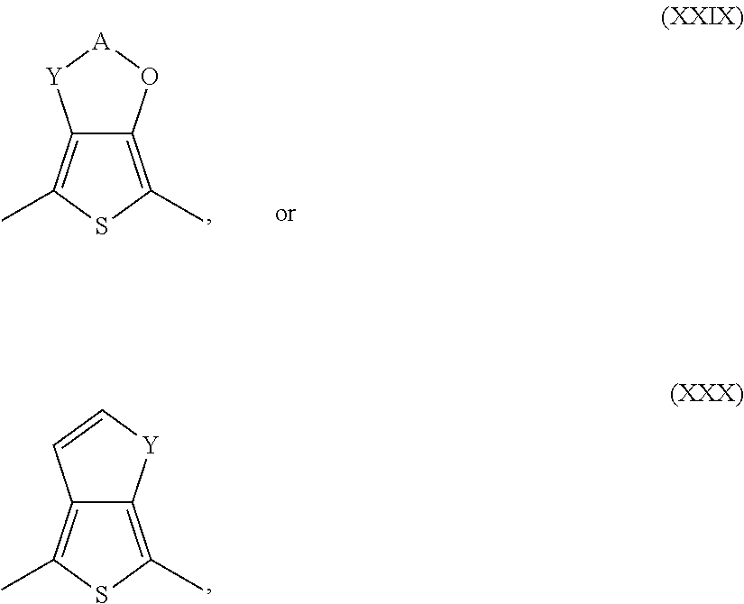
C12=C(C)SC(C)=C1O[A][Y]2.C12=C(C)SC(C)=C1[Y]C=C2
